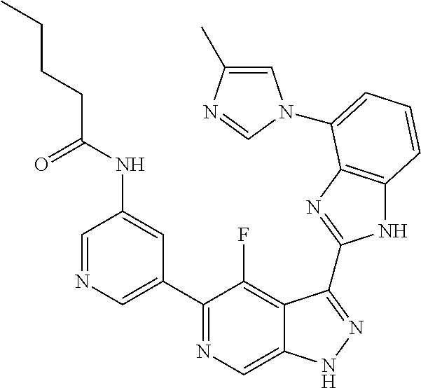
C1=NC=C(C2=NC=C3C(=C2F)C(C2=NC4=C(N2)C=CC=C4N2C=C(C)N=C2)=NN3)C=C1NC(CCCC)=O
